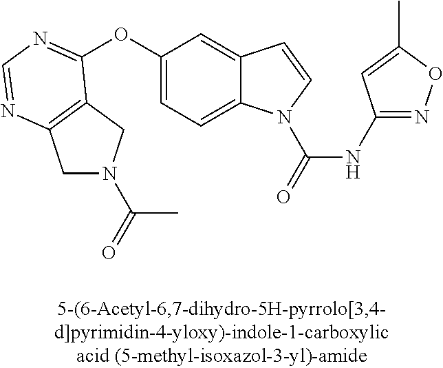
O(C1=CC=C2C(=C1)C=CN2C(=O)NC1=NOC(C)=C1)C1=NC=NC2=C1CN(C(=O)C)C2
